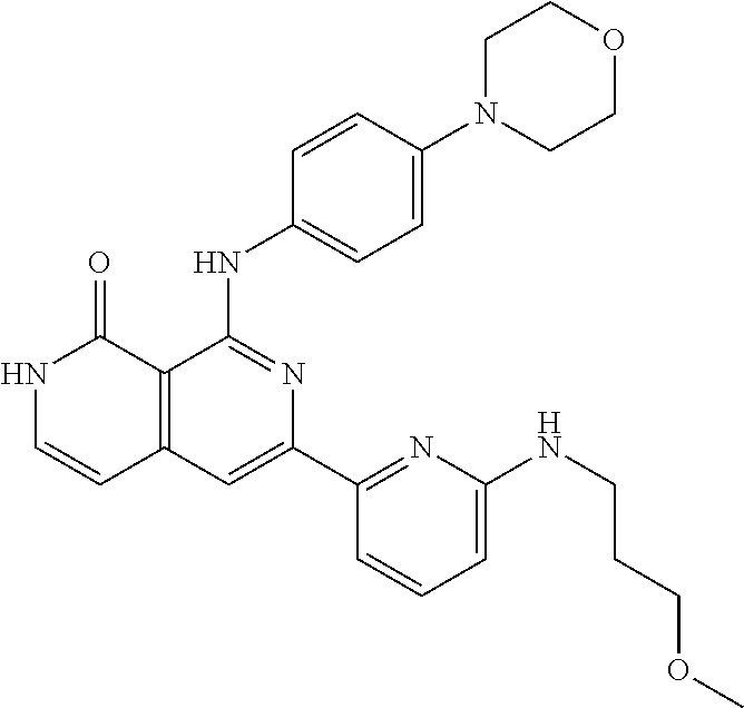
N1C=CC2=C(C1=O)C(NC1=CC=C(N3CCOCC3)C=C1)=NC(C1=NC(NCCCOC)=CC=C1)=C2
